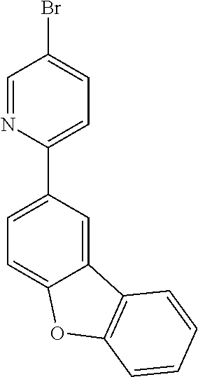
C1(C2=CC=C3C(=C2)C2=C(O3)C=CC=C2)=CC=C(Br)C=N1
